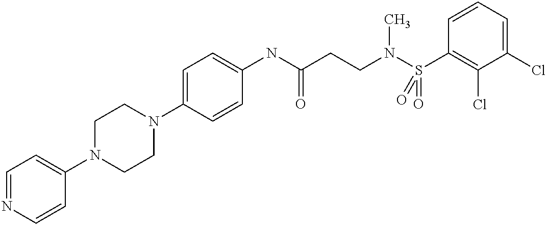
C1=NC=CC(N2CCN(C3=CC=C(NC(CCN(S(C4=C(Cl)C(Cl)=CC=C4)(=O)=O)C)=O)C=C3)CC2)=C1
